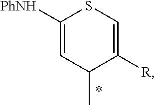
C1([PhNH])=CC(C)C([R])=CS1
